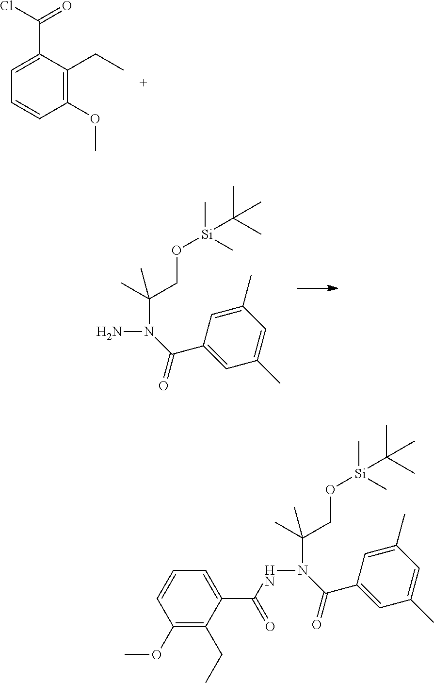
C1(OC)=C(CC)C(C(Cl)=O)=CC=C1.C1(C)=CC(C(N(C(C)(CO[Si](C(C)(C)C)(C)C)C)N)=O)=CC(C)=C1.C1(C)=CC(C(N(C(C)(CO[Si](C(C)(C)C)(C)C)C)NC(C2=CC=CC(OC)=C2CC)=O)=O)=CC(C)=C1
